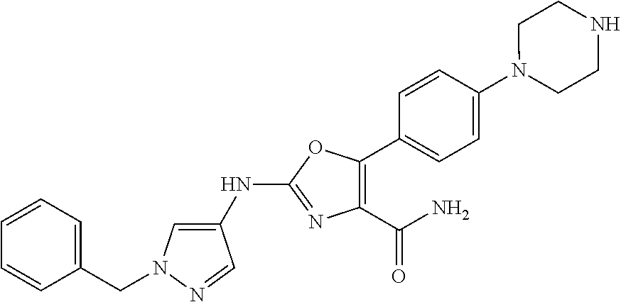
C1(NC2=NC(C(=O)N)=C(C3=CC=C(N4CCNCC4)C=C3)O2)=CN(CC2=CC=CC=C2)N=C1
